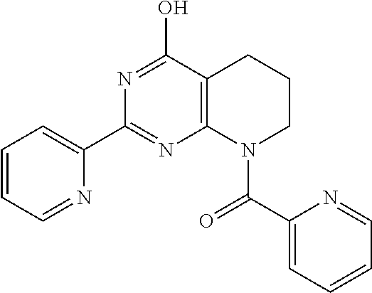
C12=C(C(O)=NC(C3=CC=CC=N3)=N1)CCCN2C(C1=CC=CC=N1)=O
